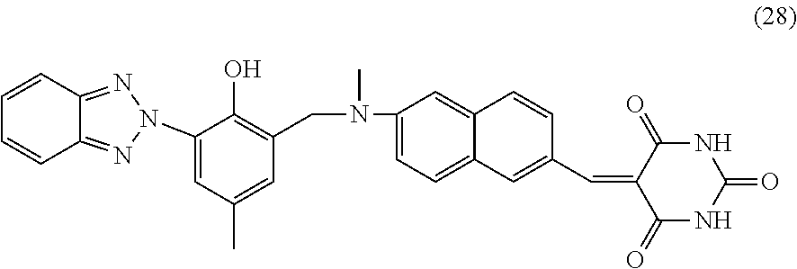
C1=CC2=NN(C3=CC(C)=CC(CN(C4=CC=C5C(=C4)C=CC(C=C4C(=O)NC(=O)NC4=O)=C5)C)=C3O)N=C2C=C1
